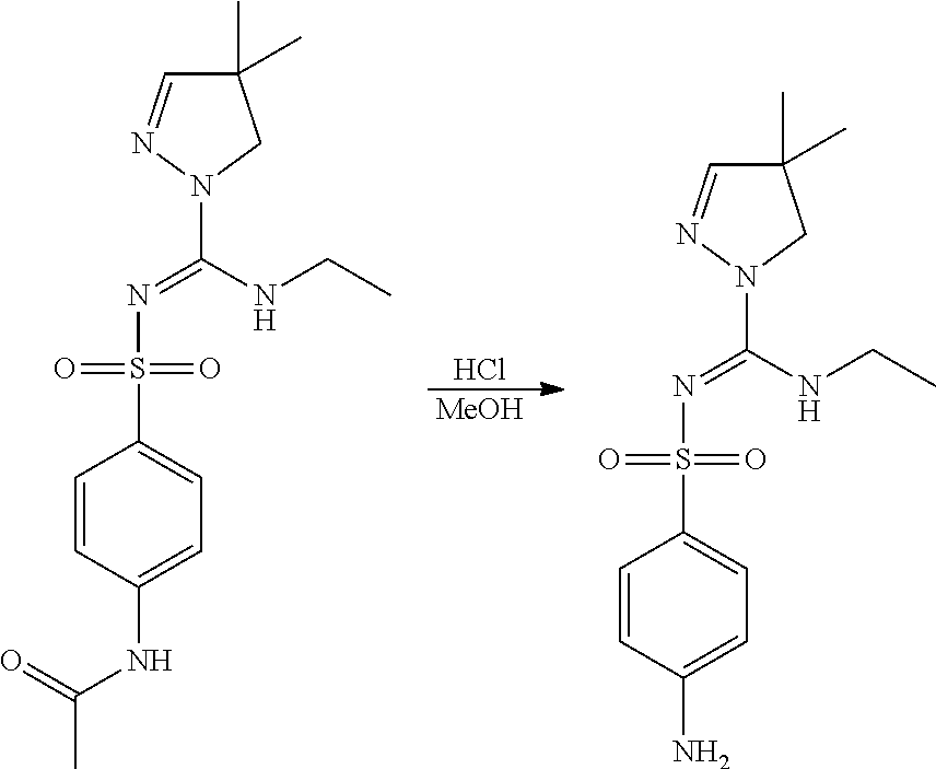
Cl.[MeOH].C1=CC(NC(C)=O)=CC=C1S(N=C(NCC)N1CC(C)(C)C=N1)(=O)=O.C1=CC(N)=CC=C1S(N=C(NCC)N1CC(C)(C)C=N1)(=O)=O
